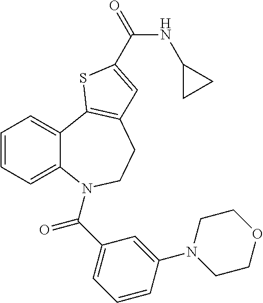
C1=CC=C2C(=C1)C1=C(CCN2C(C2=CC=CC(N3CCOCC3)=C2)=O)C=C(C(=O)NC2CC2)S1
